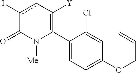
C1(C2=C([Y])cc(I)C(=O)N2[Me])=CC=C(OCC=C)C=C1Cl
